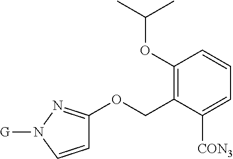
C1(OC(C)C)=C(COC2=NN([G])C=C2)C([CON3])=CC=C1
